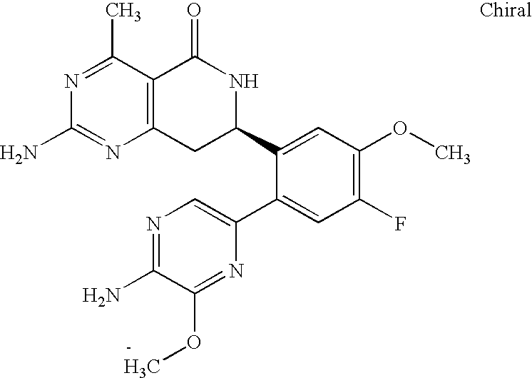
N1=C(C)C2=C(N=C1N)CC(C1=CC(OC)=C(F)C=C1C1=CN=C(N)C(OC)=N1)NC2=O
